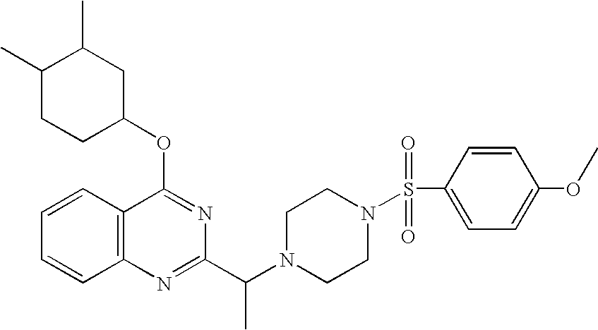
C1=CC2=C(C=C1)N=C(C(N1CCN(S(C3=CC=C(OC)C=C3)(=O)=O)CC1)C)N=C2OC1CC(C)C(C)CC1
